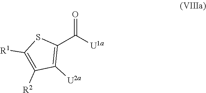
[R1]C1=C([R2])C([U2a])=C(C(=O)[U1a])S1
